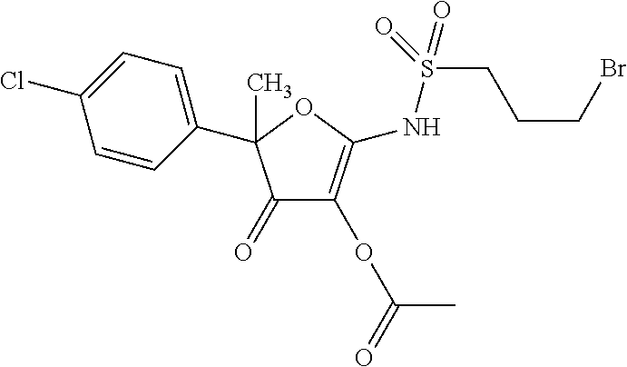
C1(=O)C(OC(C)=O)=C(NS(CCCBr)(=O)=O)OC1(C1=CC=C(Cl)C=C1)C
